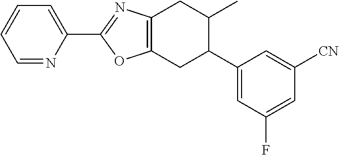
C1=NC(C2=NC3=C(O2)CC(C2=CC(F)=CC([CN])=C2)C(C)C3)=CC=C1
